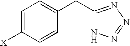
C1=C([X])C=CC(CC2=NN=NN2)=C1
